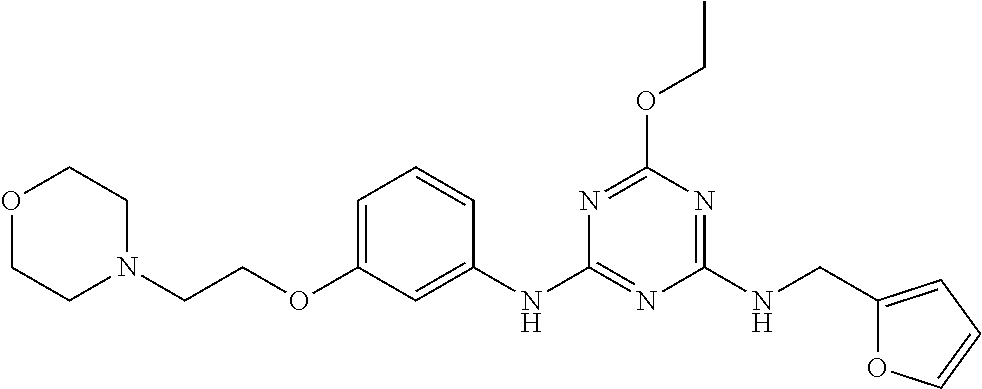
C1=C(OCCN2CCOCC2)C=C(NC2=NC(NCC3=CC=CO3)=NC(OCC)=N2)C=C1
